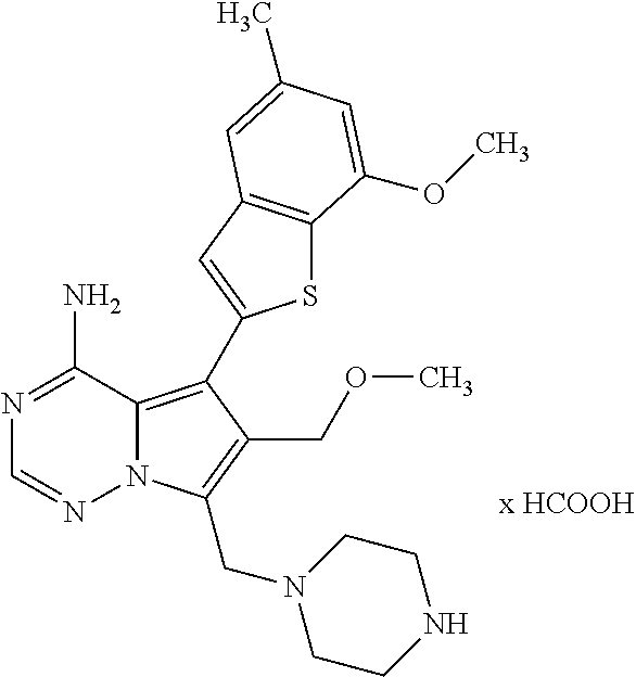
S1C2=C(C=C1C1=C3N(N=CN=C3N)C(CN3CCNCC3)=C1COC)C=C(C)C=C2OC
